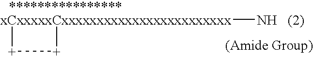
[xCxxxxxCxxxxxxxxxxxxxxxxxxxxxxxx]1(N)[+][+]1
